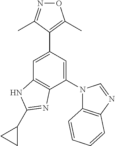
N1=C(C)C(C2=CC3=C(C(N4C5=C(N=C4)C=CC=C5)=C2)N=C(C2CC2)N3)=C(C)O1
